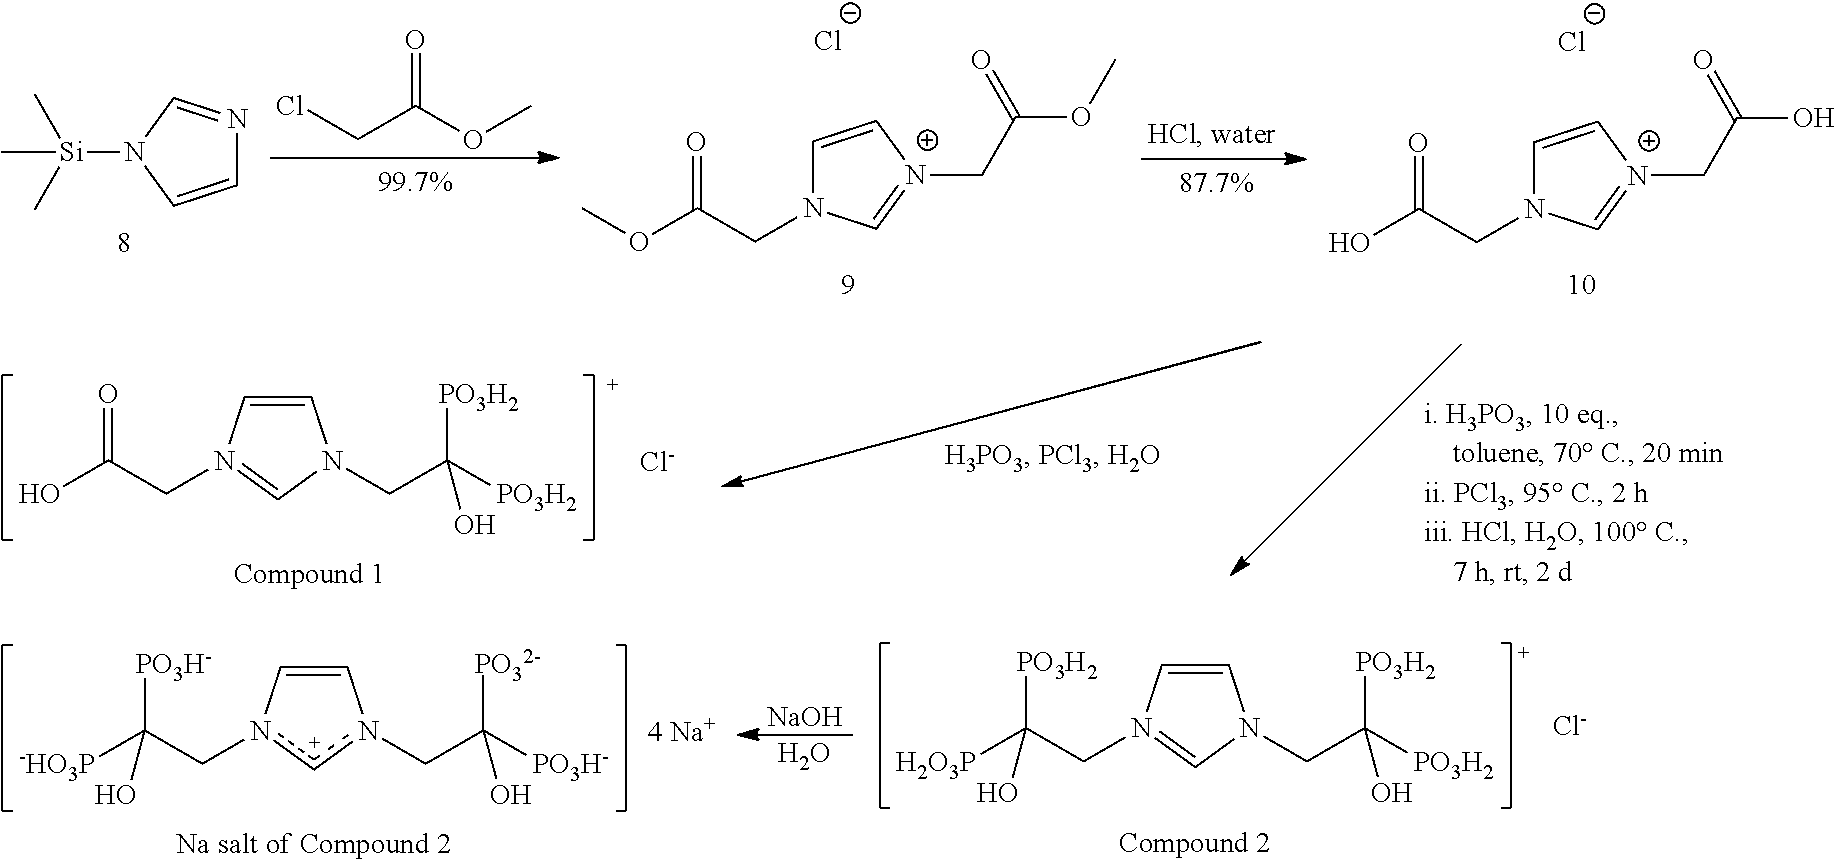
C1=CN([Si](C)(C)C)C=N1.C(C(OC)=O)Cl.C1=C[N+](CC(OC)=O)=CN1CC(OC)=O.[Cl-].C1=C[N+](CC(O)=O)=CN1CC(O)=O.[Cl-].C1=CN(CC(O)=O)=CN1CC([PO3H2])([PO3H2])O.[Cl-].C1=Cn(CC([-HO3P])([PO3H-])O)[c+]n1CC([PO3H-])([PO32-])O.C1=CN(CC([H2O3P])([PO3H2])O)=CN1CC([PO3H2])([PO3H2])O.[NaOH].O.[Cl-]
